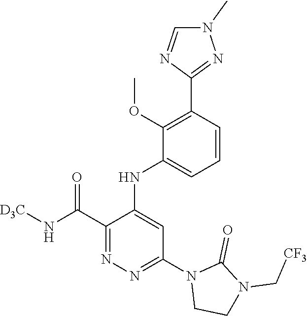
C1(C(N[D3C])=O)=NN=C(N2CCN(C[CF3])C2=O)C=C1NC1=CC=CC(C2=NN(C)C=N2)=C1OC
